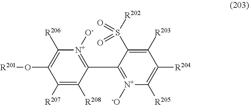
C1([R207])=C([R208])C(C2=[N+]([-O])C([R205])=C([R204])C([R203])=C2S([R202])(=O)=O)=[N+]([O-])C([R206])=C1O[R201]
